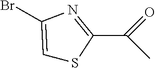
C1=C(Br)N=C(C(C)=O)S1
